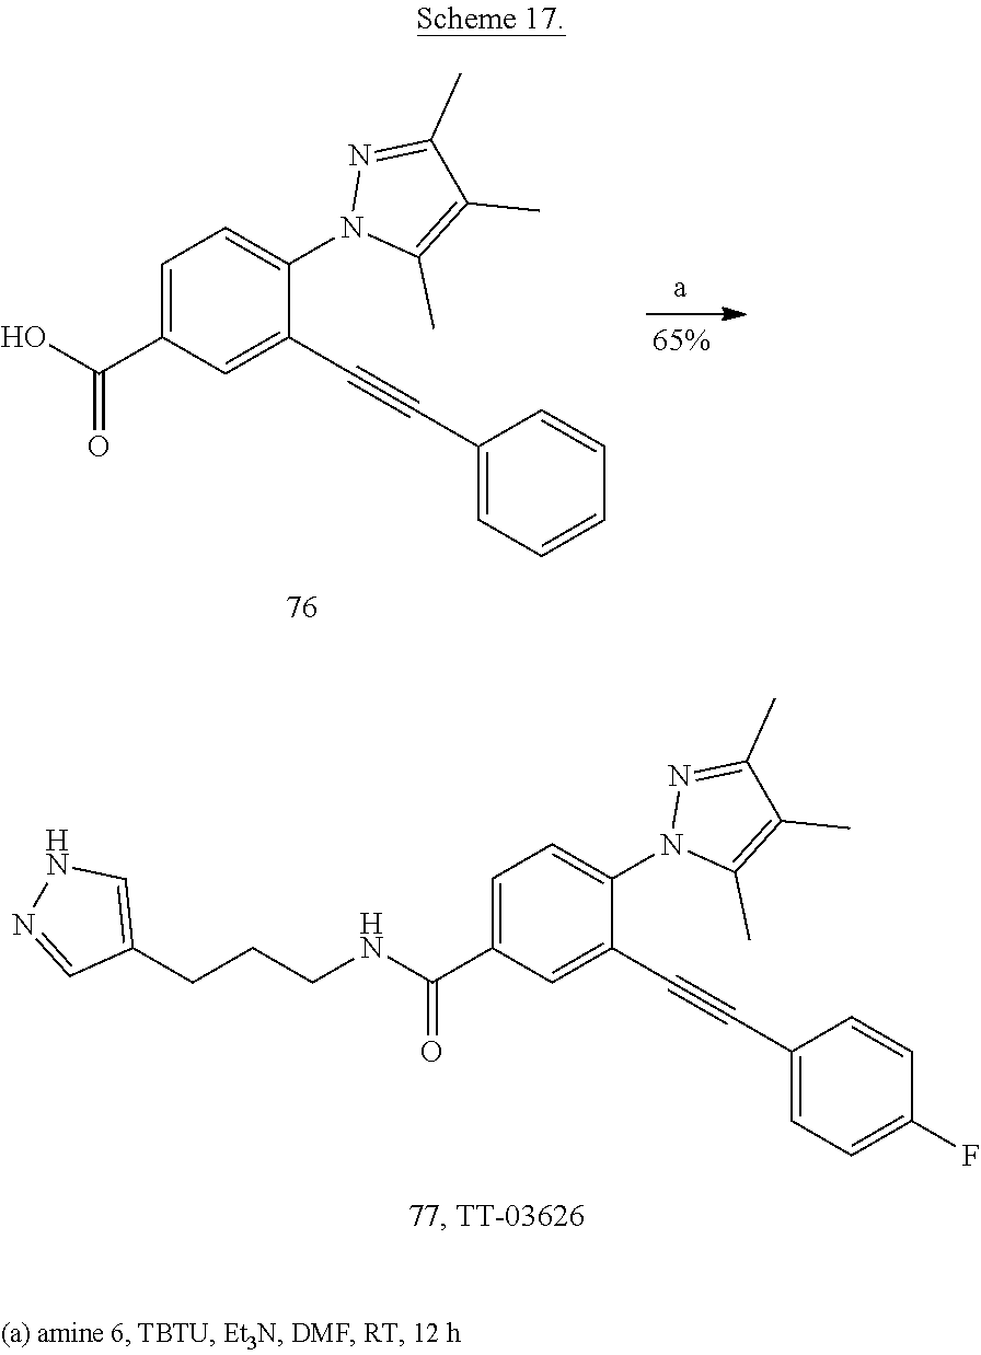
OC(C1=CC=C(N2C(C)=C(C)C(C)=N2)C(C#CC2=CC=CC=C2)=C1)=O.N(C(C1=CC=C(N2C(C)=C(C)C(C)=N2)C(C#CC2=CC=C(F)C=C2)=C1)=O)CCCC1=CNN=C1
